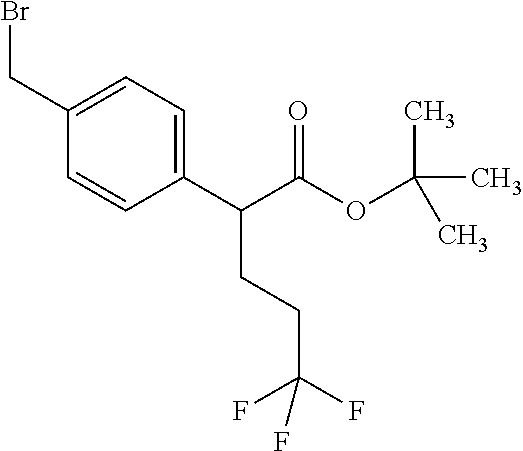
C1(C(C(OC(C)(C)C)=O)CCC(F)(F)F)=CC=C(CBr)C=C1
